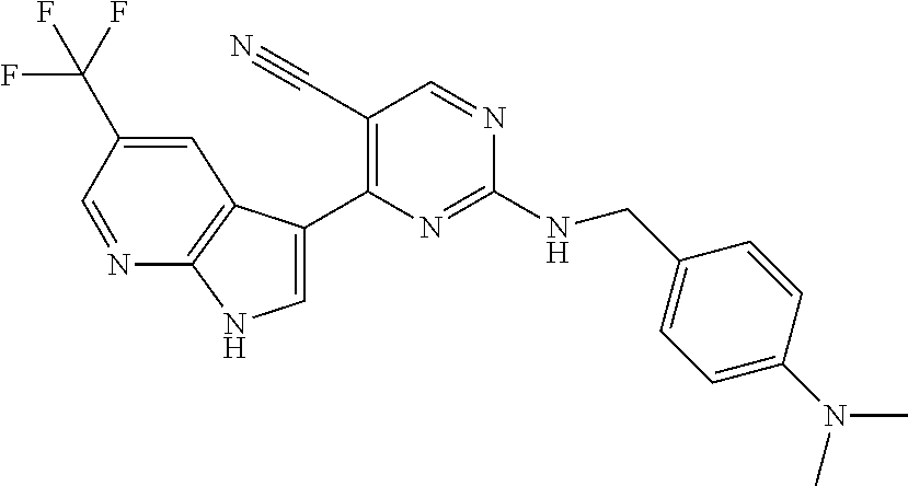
C(NC1=NC(C2=CNC3=C2C=C(C(F)(F)F)C=N3)=C(C#N)C=N1)C1=CC=C(N(C)C)C=C1
